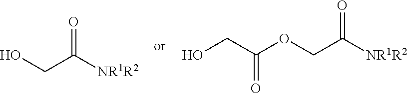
O=C([NR1R2])CO.O=C([NR1R2])COC(CO)=O
